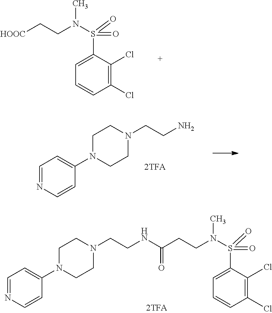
C1(Cl)=C(Cl)C=CC=C1S(=O)(N(CC[HOOC])C)=O.C(N1CCN(C2=CC=NC=C2)CC1)CN.C(CN1CCN(C2=CC=NC=C2)CC1)NC(CCN(C)S(=O)(C1=CC=CC(Cl)=C1Cl)=O)=O
